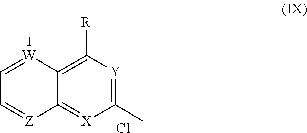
C1(C)=[Y]C([R])=C2C(=[X]1)[Z]=CC=[W]2.Cl.I
